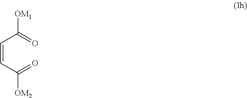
[OM1]C(=O)C=CC([OM2])=O
